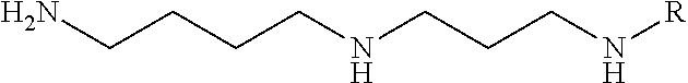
NCCCCNCCCN[R]
